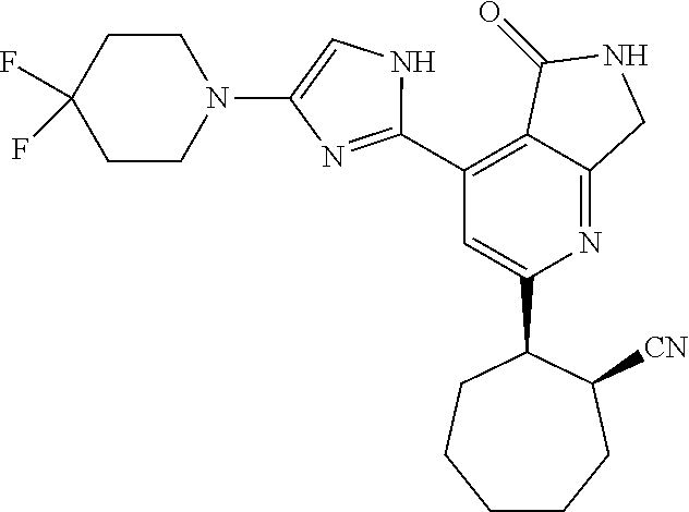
C1(C2=NC(N3CCC(F)(F)CC3)=CN2)=C2C(=NC(C3CCCCCC3[CN])=C1)CNC2=O
